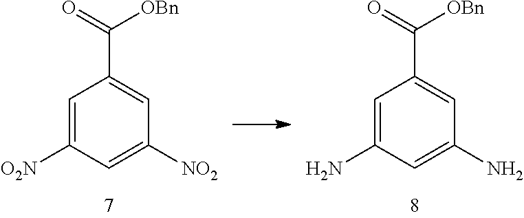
C1=C([O2N])C=C([NO2])C=C1C(=O)[OBn].C1=C(N)C=C(N)C=C1C(=O)[OBn]
